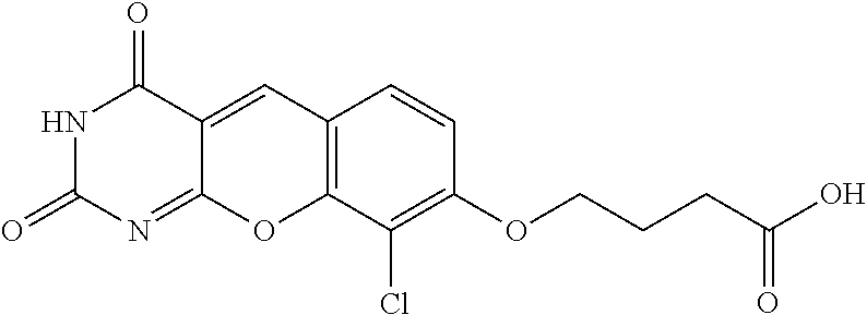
N1C(=O)N=C2C(=CC3=C(O2)C(Cl)=C(OCCCC(O)=O)C=C3)C1=O
